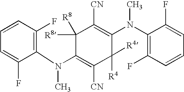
C1(N(C2=C(F)C=CC=C2F)C)=C([CN])C([R4])([R4])C(N(C2=C(F)C=CC=C2F)C)=C([CN])C1([R8])[R8]
